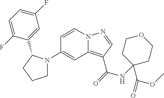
C1(N2CCCC2C2=CC(F)=CC=C2F)=CC2=C(C(=O)NC3(C(=O)OC)CCOCC3)C=NN2C=C1
